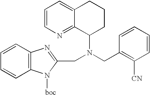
C1=CC2=C(C=C1)N([boc])C(CN(CC1=C([CN])C=CC=C1)C1CCCC3=CC=CN=C13)=N2
